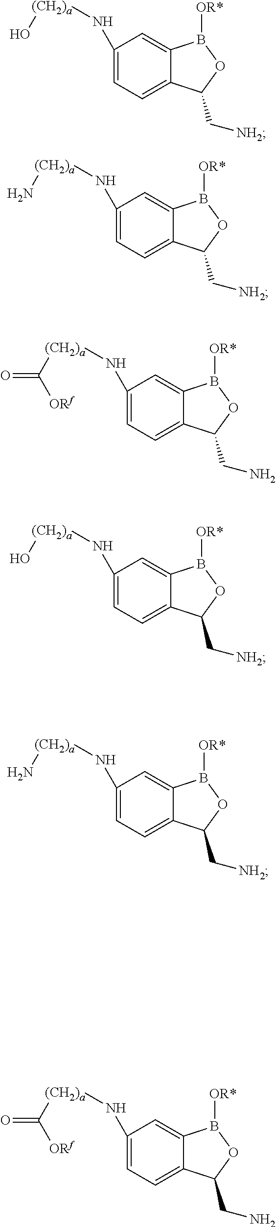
C1(N[(CH2)a]O)=CC=C2C(=C1)B([OR*])OC2C[NH2].C1(N[(CH2)a]C(=O)[ORf])=CC=C2C(=C1)B([OR*])OC2CN.C1(N[(CH2)a]N)=CC=C2C(=C1)B([OR*])OC2C[NH2].C1(N[(CH2)a]O)=CC=C2C(=C1)B([OR*])OC2C[NH2].C1(N[(CH2)a]N)=CC=C2C(=C1)B([OR*])OC2C[NH2].C1(N[(CH2)a]C(=O)[ORf])=CC=C2C(=C1)B([OR*])OC2CN
